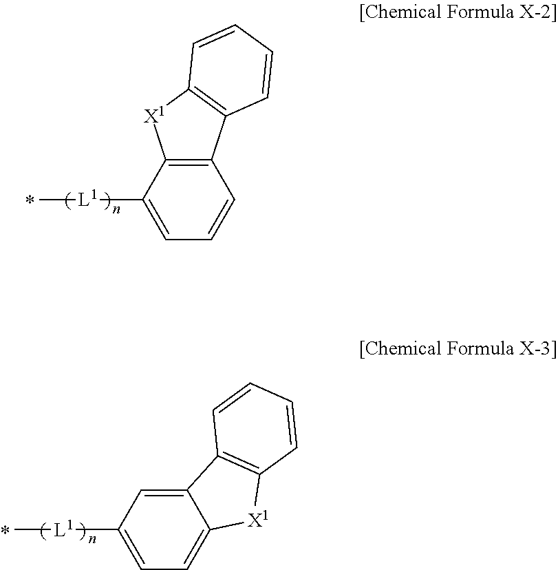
C[L1]C1=CC=CC2=C1[X1]C1=C2C=CC=C1.C[L1]C1=CC=C2C(=C1)C1=C([X1]2)C=CC=C1
